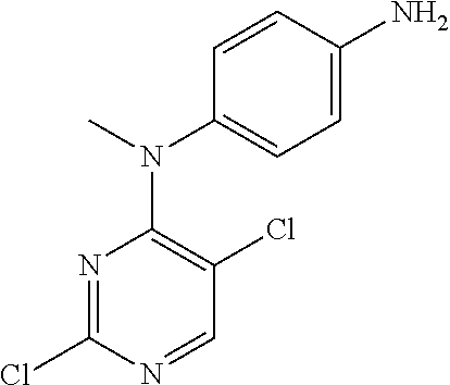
N1=C(Cl)N=CC(Cl)=C1N(C)C1=CC=C(N)C=C1
